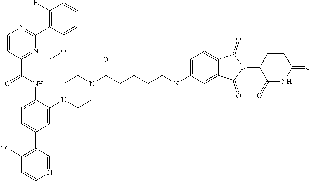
C1=CC(C(NC2=CC=C(C3=C([NC])C=CN=C3)C=C2N2CCN(C(CCCCNC3=CC=C4C(=C3)C(=O)N(C3C(=O)NC(=O)CC3)C4=O)=O)CC2)=O)=NC(C2=C(F)C=CC=C2OC)=N1
